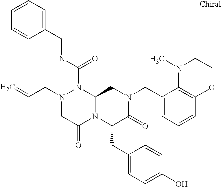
N1(C(NCC2=CC=CC=C2)=O)N(CC=C)CC(=O)N2C1CN(CC1=CC=CC3=C1N(C)CCO3)C(=O)C2CC1=CC=C(O)C=C1
